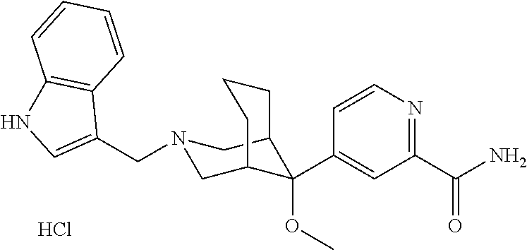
C1(C(N)=O)=NC=CC(C2(OC)C3CN(CC4=CNC5=C4C=CC=C5)CC2CCC3)=C1.Cl
